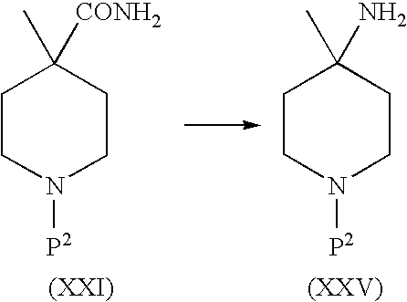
C1CN([P2])CCC1(C)[CONH2].C1CN([P2])CCC1(C)N
